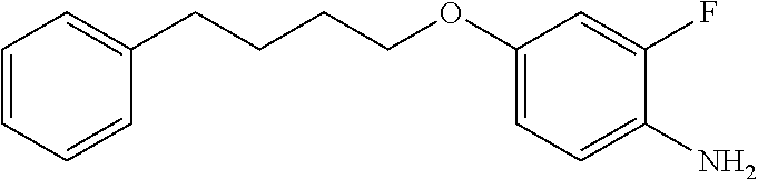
C1(OCCCCC2=CC=CC=C2)=CC=C(N)C(F)=C1
